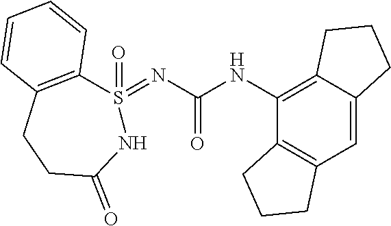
C12=C(C=C3C(=C1NC(=O)N=S1(=O)C4=C(CCC(=O)N1)C=CC=C4)CCC3)CCC2
